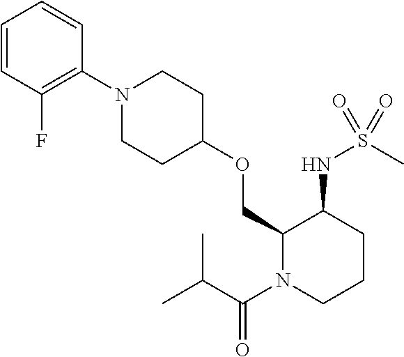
C1=CC(F)=C(N2CCC(OCC3N(C(C(C)C)=O)CCCC3NS(=O)(C)=O)CC2)C=C1
